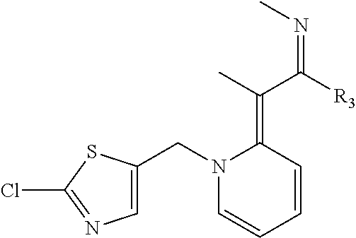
C1=CC=CC(=C(C([R3])=NC)C)N1CC1=CN=C(Cl)S1
